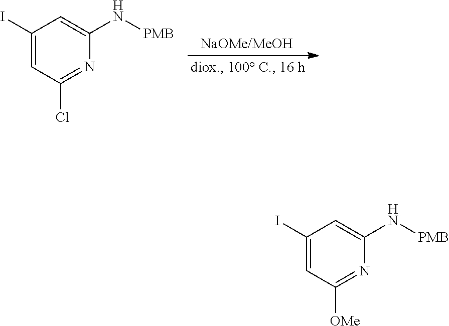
C1(I)=CC([OMe])=NC(N[PMB])=C1.C1(I)=CC(Cl)=NC(N[PMB])=C1
